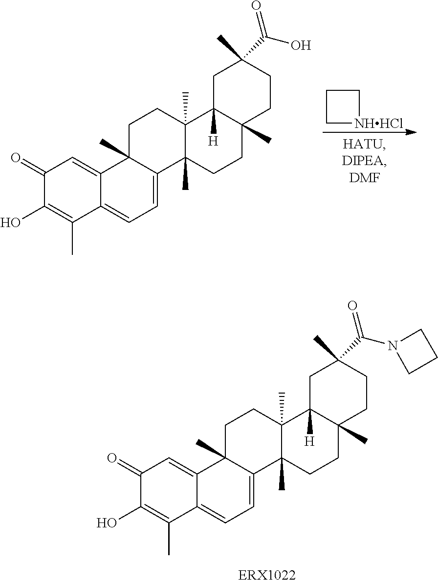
C1(=O)C(O)=C(C)C2=CC=C3C(C)(C2=C1)CCC1(C)C3(C)CCC2(C)C1([H])CC(C)(C(N1CCC1)=O)CC2.C1(=O)C(O)=C(C)C2=CC=C3C(C)(C2=C1)CCC1(C)C3(C)CCC2(C)C1([H])CC(C)(C(O)=O)CC2.C1C[NHHCl]C1
